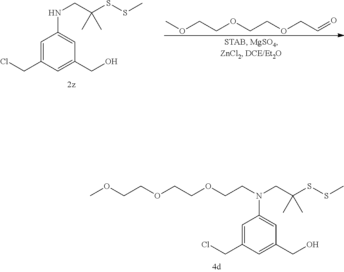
COCCOCCOCCN(CC(SSC)(C)C)C1=CC(CO)=CC(CCl)=C1.C1=C(CCl)C=C(CO)C=C1NCC(SSC)(C)C.COCCOCCOCC=O
